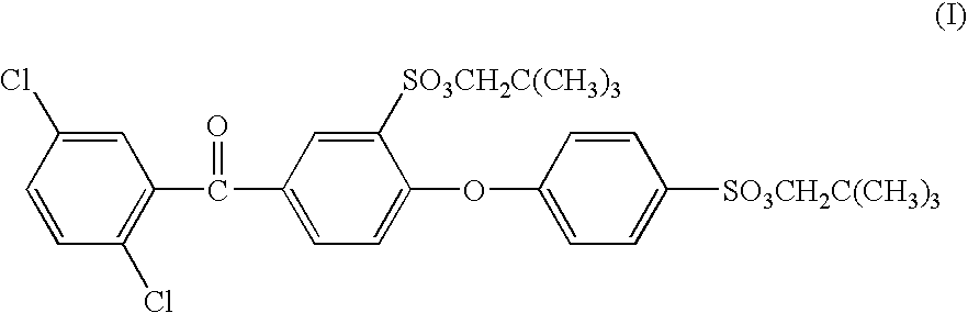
C1=CC(Cl)=C(C(C2=CC=C(OC3=CC=C([SO3CH2C(CH3)3])C=C3)C([SO3CH2C(CH3)3])=C2)=O)C=C1Cl
